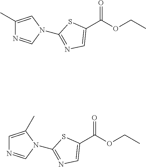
C1(C(OCC)=O)=CN=C(N2C=NC(C)=C2)S1.C1(C(OCC)=O)=CN=C(N2C=NC=C2C)S1
